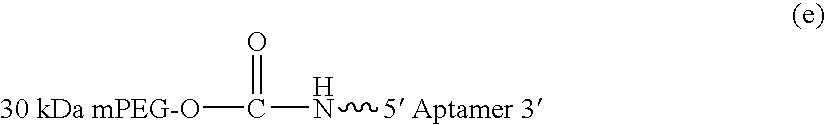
[30 kDa mPEG-O]C(=O)N[5 Aptamer 3]
